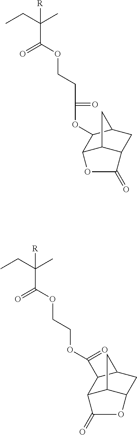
CCC(C)(C(=O)OCCC(=O)OC1C2C3C(CC1C3)C(=O)O2)[R].CCC(C)(C(=O)OCCOC(=O)C1C2C3C(CC1C3)OC2=O)[R]
